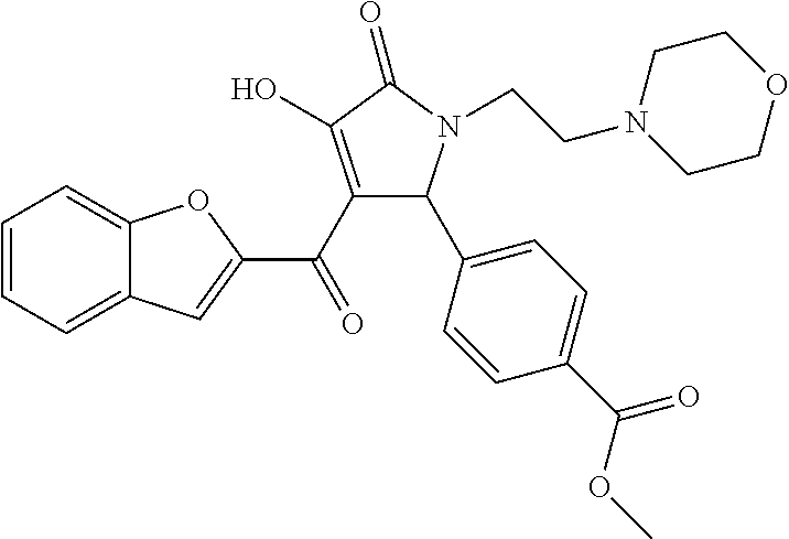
C1=CC=C2C(=C1)OC(C(C1=C(O)C(=O)N(CCN3CCOCC3)C1C1=CC=C(C(OC)=O)C=C1)=O)=C2
